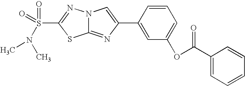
N12C(=NC(C3=CC(OC(C4=CC=CC=C4)=O)=CC=C3)=C1)SC(S(=O)(=O)N(C)C)=N2
